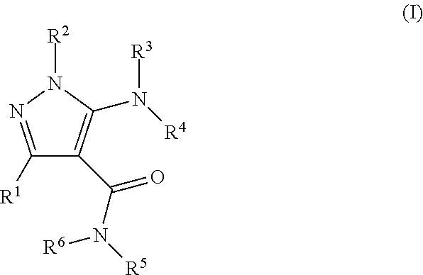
C1([R1])=NN([R2])C(N([R4])[R3])=C1C(N([R5])[R6])=O
